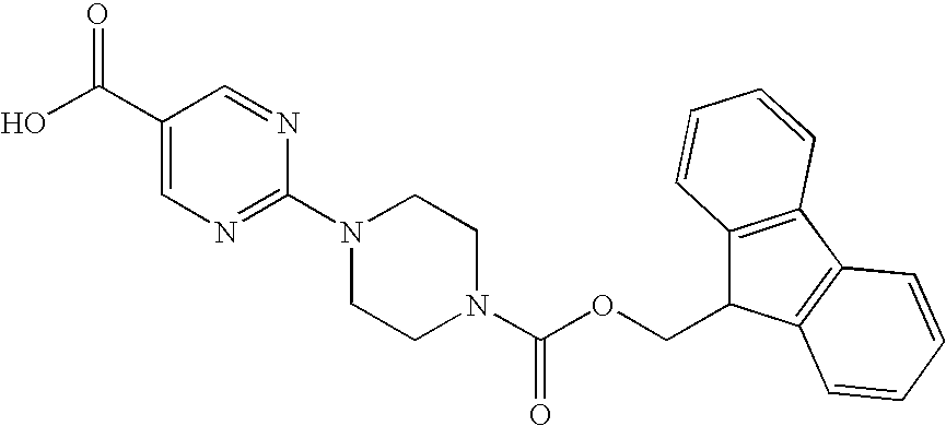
C1(C(O)=O)=CN=C(N2CCN(C(OCC3C4=C(C5=C3C=CC=C5)C=CC=C4)=O)CC2)N=C1
